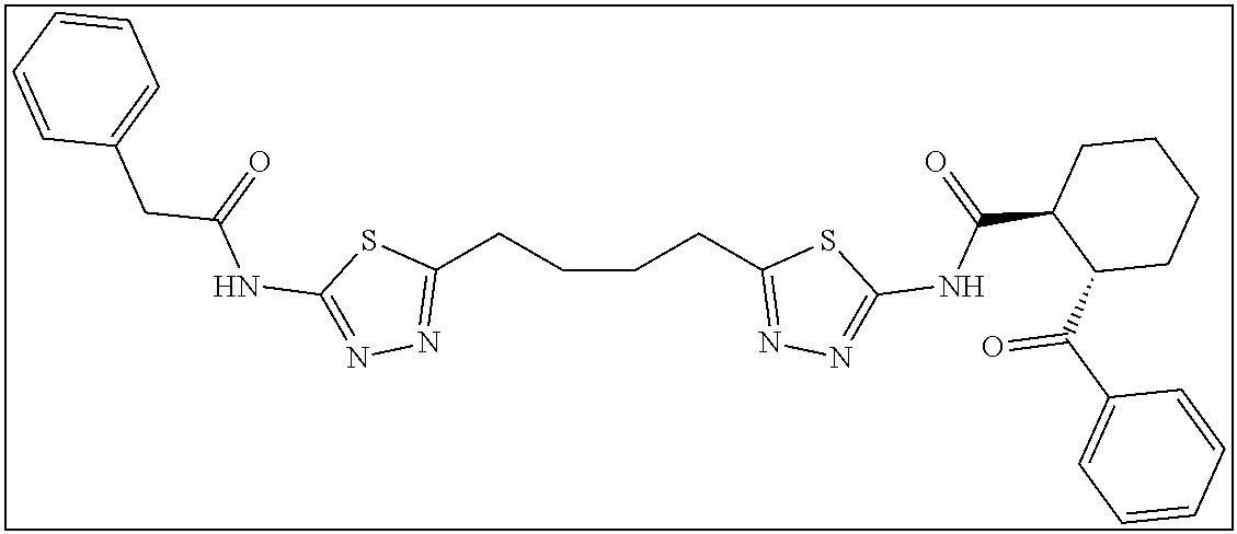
C1(CCCCC2=NN=C(NC(=O)C3C(C(=O)C4=CC=CC=C4)CCCC3)S2)=NN=C(NC(=O)CC2=CC=CC=C2)S1
